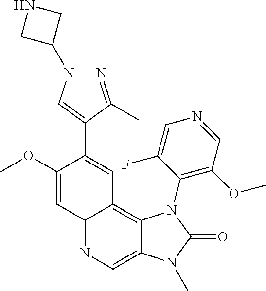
C1(OC)=CC2=NC=C3C(=C2C=C1C1=CN(C2CNC2)N=C1C)N(C1=C(OC)C=NC=C1F)C(=O)N3C
